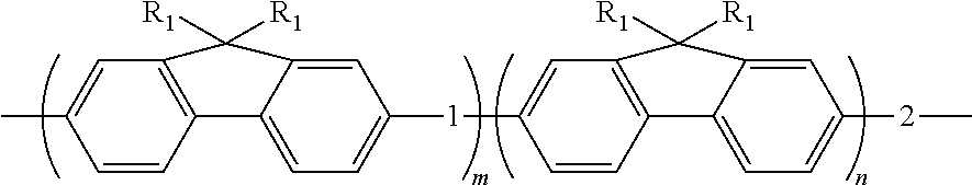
CC1=CC2=C(C=C1)C1=CC=C([1]C3=CC4=C(C=C3)C3=CC=C([2]C)C=C3C4([R1])[R1])C=C1C2([R1])[R1]
